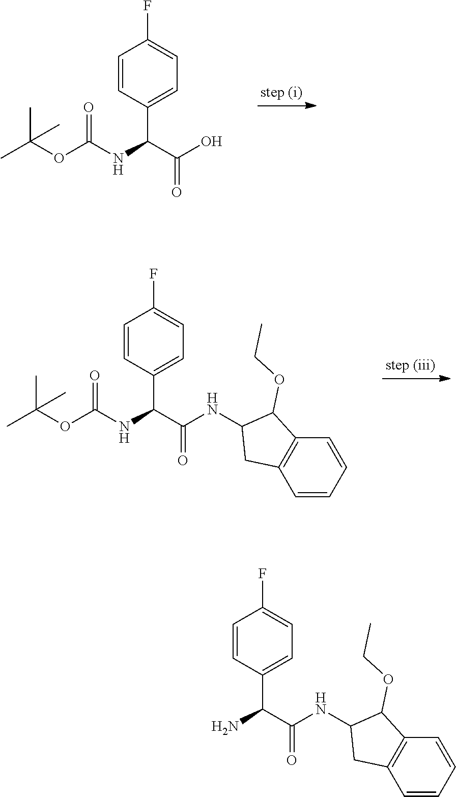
C1=CC(C(C(=O)O)NC(OC(C)(C)C)=O)=CC=C1F.C1=CC(C(C(=O)NC2CC3=C(C2OCC)C=CC=C3)N)=CC=C1F.C1=CC(C(C(=O)NC2CC3=C(C2OCC)C=CC=C3)NC(OC(C)(C)C)=O)=CC=C1F
